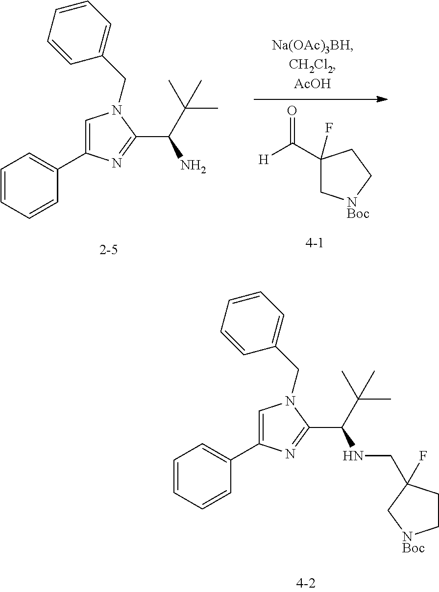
C1=CC=CC(C2=CN(CC3=CC=CC=C3)C(C(C(C)(C)C)NCC3(F)CC[NBoc]C3)=N2)=C1.[H]C(C1(F)C[NBoc]CC1)=O.C1=CC=CC(C2=CN(CC3=CC=CC=C3)C(C(C(C)(C)C)N)=N2)=C1
